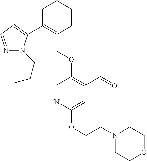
C1C(C2=CC=NN2CCC)=C(COC2=C(C=O)C=C(OCCN3CCOCC3)N=C2)CCC1
